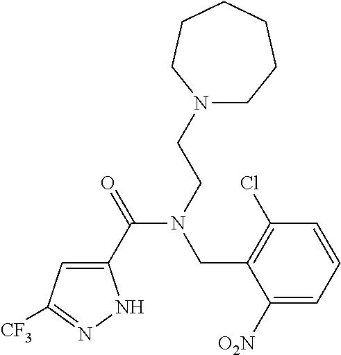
C1(C(=O)N(CCN2CCCCCC2)CC2=C(Cl)C=CC=C2[O2N])=CC([CF3])=NN1
